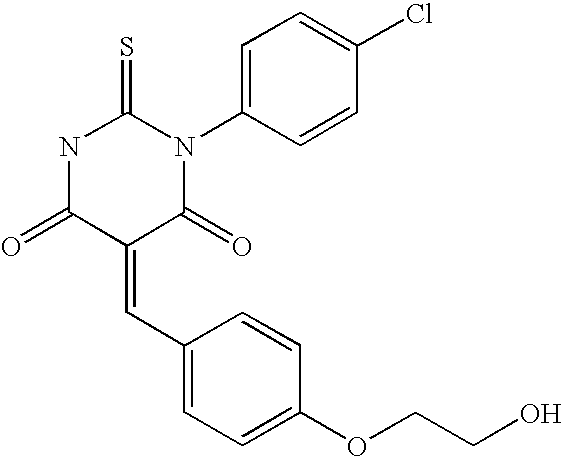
O=C1C(=CC2=CC=C(OCCO)C=C2)C(=O)N(C2=CC=C(Cl)C=C2)C(=S)N1
